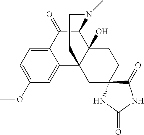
C1(=O)C2C3(O)C(C4=CC(OC)=CC=C14)(CC1(CC3)C(=O)NC(=O)N1)CCN2C
